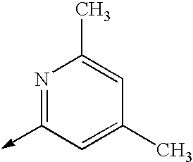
N1=C(->C)C=C(C)C=C1C
